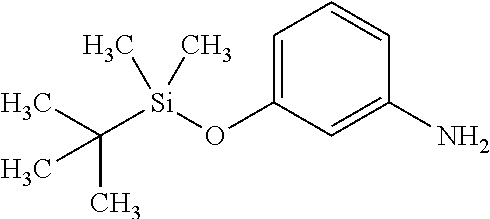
CC(C)([Si](C)(OC1=CC=CC(N)=C1)C)C
